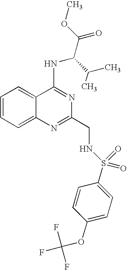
C1=CC=C2C(=C1)C(NC(C(OC)=O)C(C)C)=NC(CNS(=O)(=O)C1=CC=C(OC(F)(F)F)C=C1)=N2
